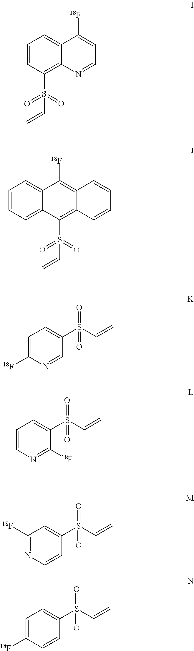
C1=C([18F])C=CC(S(C=C)(=O)=O)=C1.C1=CC(S(=O)(=O)C=C)=C2C(=C1)C([18F])=CC=N2.C1=CC=C2C(=C1)C([18F])=C1C(=C2S(=O)(=O)C=C)C=CC=C1.C1=C([18F])N=CC(S(C=C)(=O)=O)=C1.C1=CN=C([18F])C(S(C=C)(=O)=O)=C1.C1([18F])=NC=CC(S(C=C)(=O)=O)=C1
